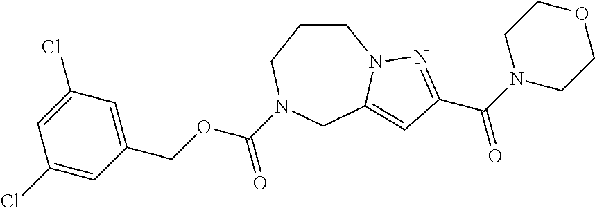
C1CCN(C(OCC2=CC(Cl)=CC(Cl)=C2)=O)CC2=CC(C(N3CCOCC3)=O)=NN12
